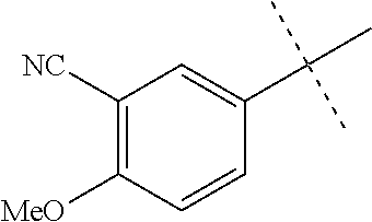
C1([NC])=C([MeO])C=CC(C(C)(C)C)=C1
